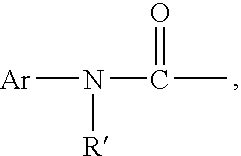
[Ar]N(C(=O)C)[R]
